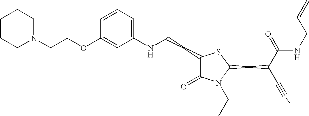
C1=CC=C(NCCC2C(=O)N(CC)C(CC(C#N)C(=O)NCC=C)S2)C=C1OCCN1CCCCC1
